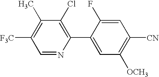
C1(Cl)=C(C2=CC([OCH3])=C([CN])C=C2F)N=CC([F3C])=C1C
